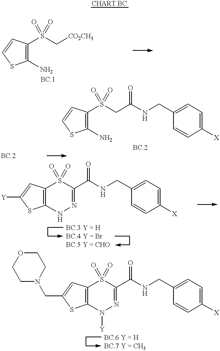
C1(N)=C(S(C[CO2CH3])(=O)=O)C=CS1.C1(N)=C(S(CC(NCC2=CC=C([X])C=C2)=O)(=O)=O)C=CS1.C12=C(C=C([Y])S1)S(=O)(=O)C(C(NCC1=CC=C([X])C=C1)=O)=NN2.C12=C(C=C(CN3CCOCC3)S1)S(=O)(=O)C(C(NCC1=CC=C([X])C=C1)=O)=NN2[Y]
